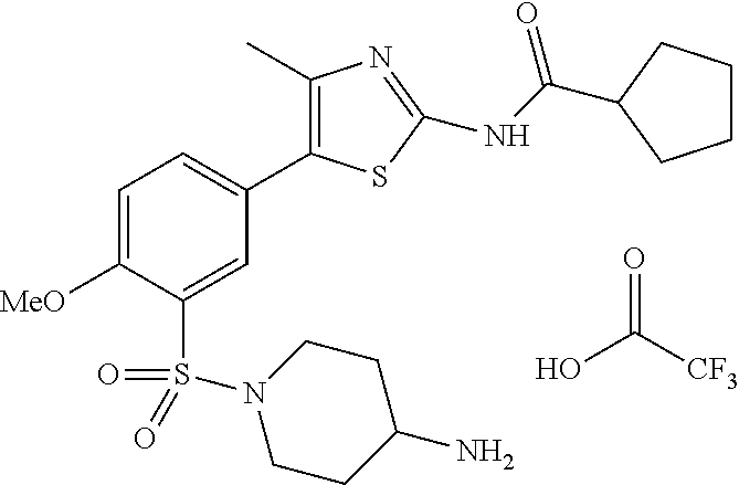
OC([CF3])=O.C1(C)=C(C2=CC=C([MeO])C(S(=O)(=O)N3CCC(N)CC3)=C2)SC(NC(=O)C2CCCC2)=N1
